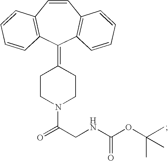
C1=CC2=C(C(=C3CCN(C(CNC(OC(C)(C)C)=O)=O)CC3)C3=C1C=CC=C3)C=CC=C2
